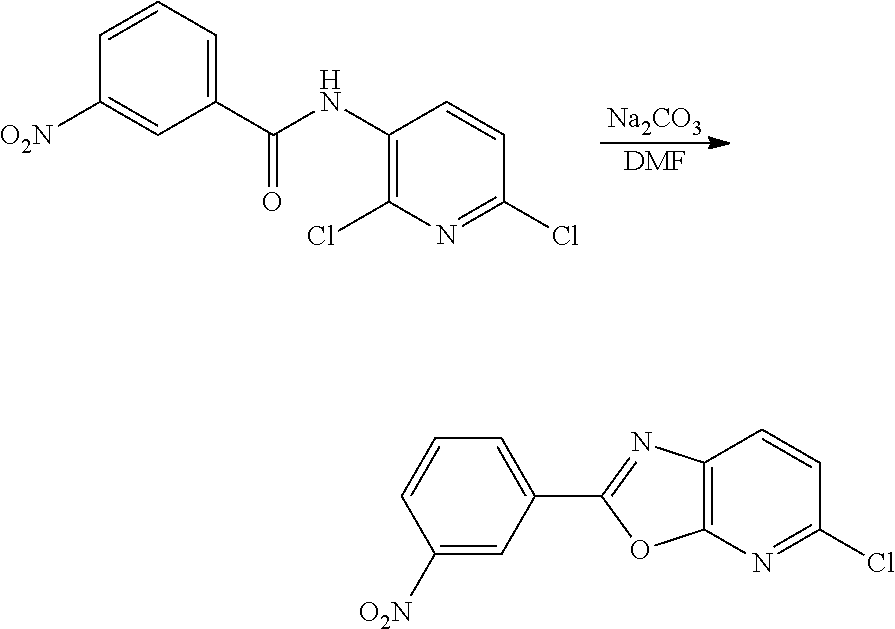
[Na2CO3].[DMF].C1=CC=C(C(NC2=C(Cl)N=C(Cl)C=C2)=O)C=C1[O2N].C1=C(C2=NC3=C(O2)N=C(Cl)C=C3)C=C([O2N])C=C1
